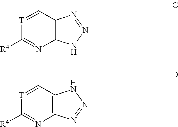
C12=C(C=[T]C([R4])=N1)N=NN2.C12=C(C=[T]C([R4])=N1)NN=N2
